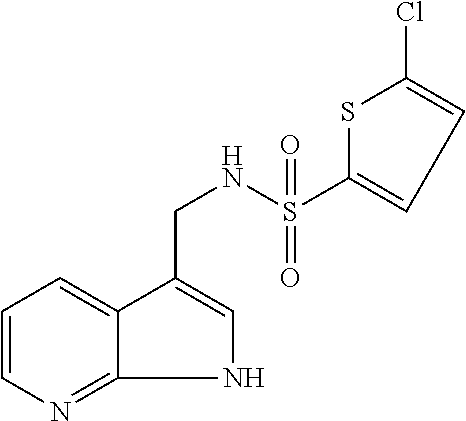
C1=CN=C2C(=C1)C(CNS(C1=CC=C(Cl)S1)(=O)=O)=CN2
